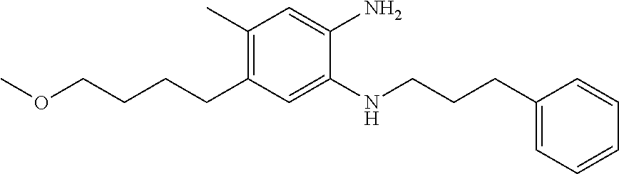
C1(C)=C(CCCCOC)C=C(NCCCC2=CC=CC=C2)C(N)=C1
